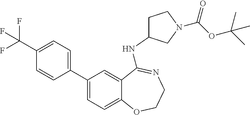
C1(C(F)(F)F)=CC=C(C2=CC=C3C(=C2)C(NC2CCN(C(OC(C)(C)C)=O)C2)=NCCO3)C=C1
